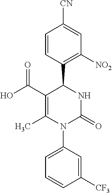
C1([CF3])=CC(N2C(=O)NC(C3=C([NO2])C=C([CN])C=C3)C(C(O)=O)=C2C)=CC=C1
